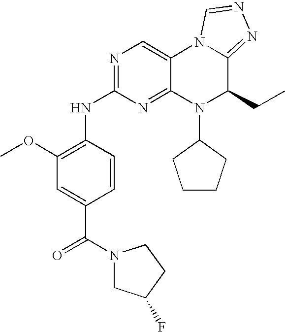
N1=C(NC2=C(OC)C=C(C(=O)N3CC(F)CC3)C=C2)N=C2C(=C1)N1C(=NN=C1)C(CC)N2C1CCCC1
